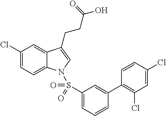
C1(Cl)=CC=C2C(=C1)C(CCC(O)=O)=CN2S(C1=CC=CC(C2=C(Cl)C=C(Cl)C=C2)=C1)(=O)=O
